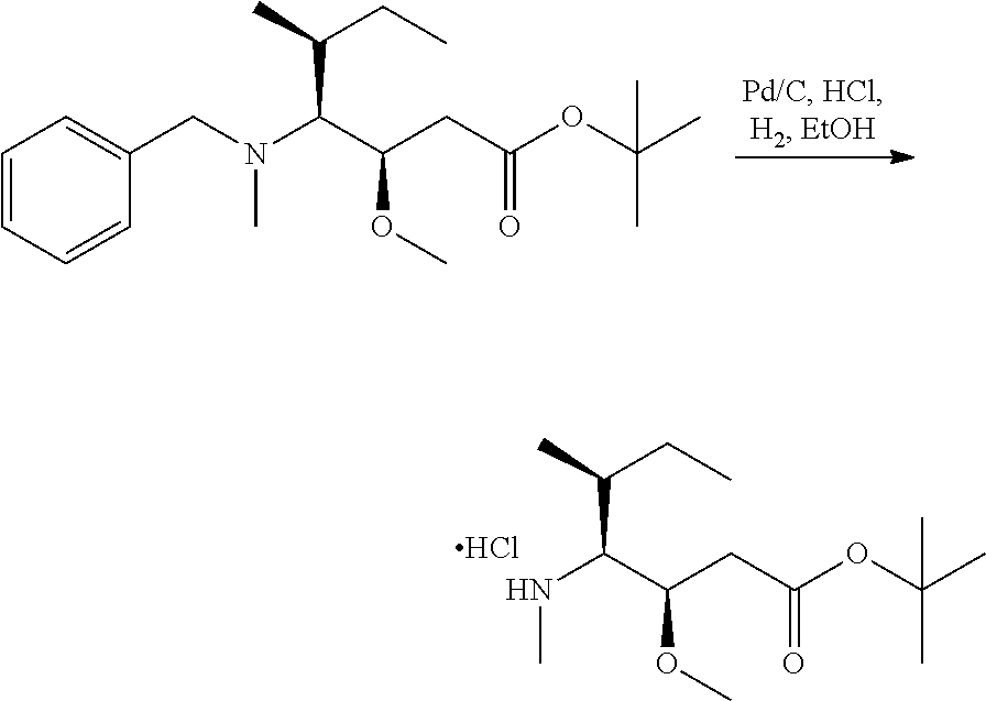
N(C(C(CC(OC(C)(C)C)=O)OC)C(C)CC)(CC1=CC=CC=C1)C.N(C(C(CC(OC(C)(C)C)=O)OC)C(C)CC)C.Cl
